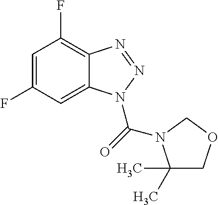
C1=C(F)C=C2C(=C1F)N=NN2C(=O)N1C(C)(C)COC1
